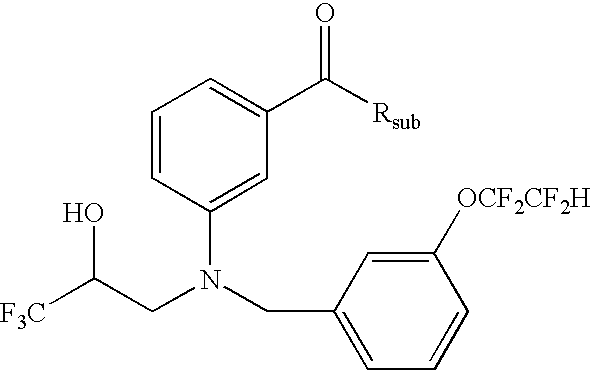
C1=CC(N(CC2=CC=CC([OCF2CF2H])=C2)CC([F3C])O)=CC(C([Rsub])=O)=C1
